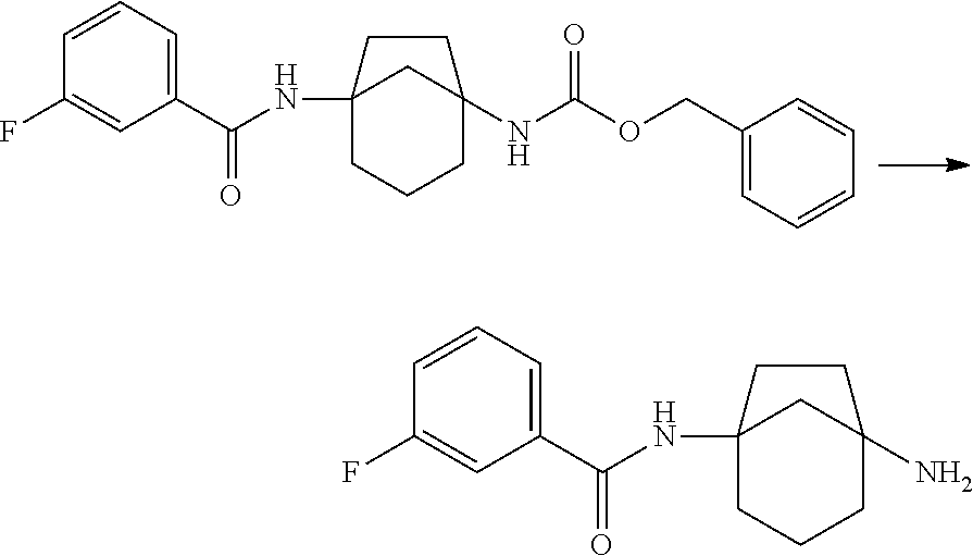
C12(NC(=O)C3=CC=CC(F)=C3)CCCC(N)(C1)CC2.C12(NC(=O)C3=CC=CC(F)=C3)CCCC(NC(=O)OCC3=CC=CC=C3)(C1)CC2
